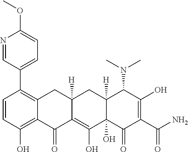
C1=CC(O)=C2C(=C1C1=CC=C(OC)N=C1)CC1([H])C(=C(O)C3(O)C([H])(C1)C(N(C)C)C(O)=C(C(N)=O)C3=O)C2=O
